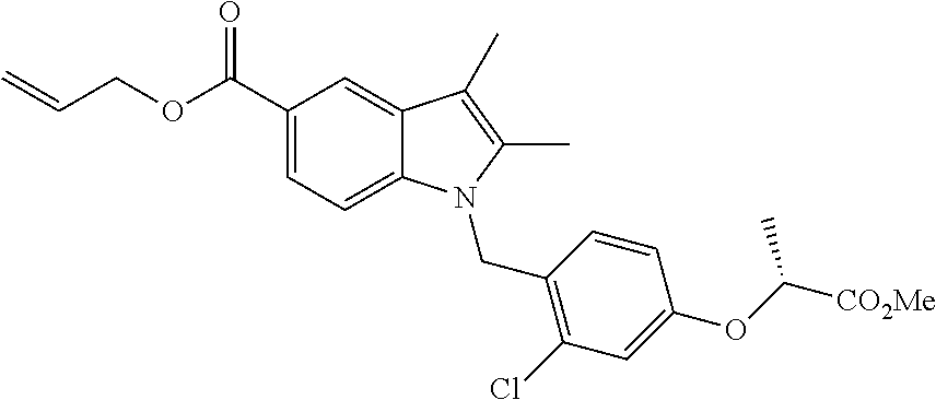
C(C1=CC=C2C(=C1)C(C)=C(C)N2CC1=C(Cl)C=C(OC([CO2Me])C)C=C1)(=O)OCC=C
